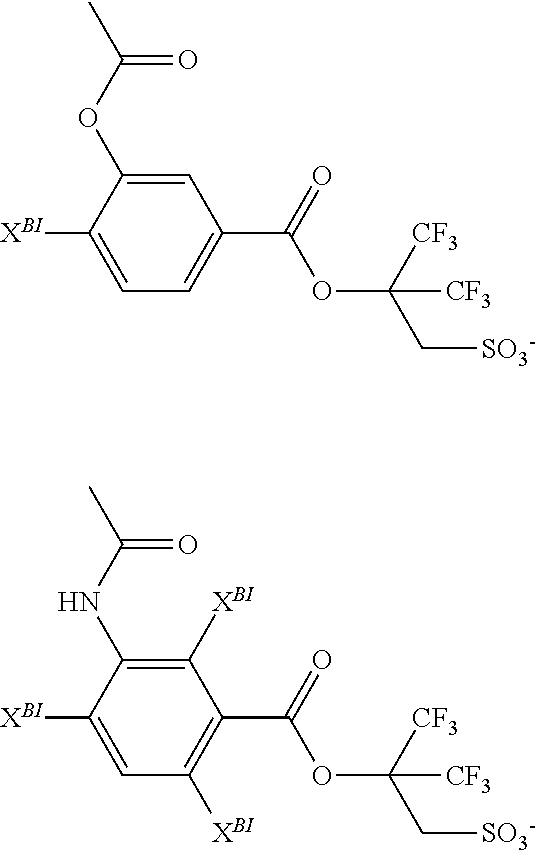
C1(OC(=O)C)=CC(C(=O)OC(C[SO3-])([CF3])[CF3])=CC=C1[XBI].C1(NC(=O)C)=C([XBI])C(C(=O)OC(C[SO3-])([CF3])[CF3])=C([XBI])C=C1[XBI]
